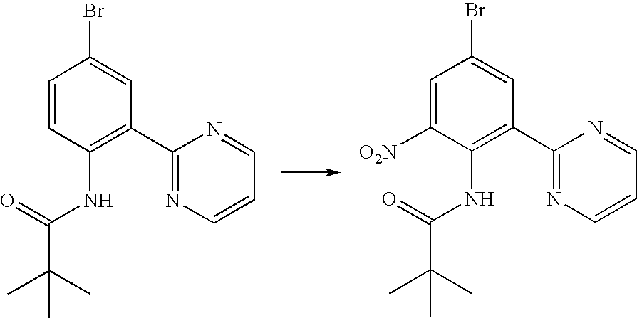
C1=CC(NC(C(C)(C)C)=O)=C(C2=NC=CC=N2)C=C1Br.C1=C([O2N])C(NC(C(C)(C)C)=O)=C(C2=NC=CC=N2)C=C1Br
